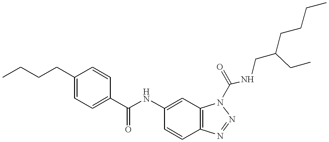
C1(CCCC)=CC=C(C(NC2=CC3=C(C=C2)N=NN3C(=O)NCC(CCCC)CC)=O)C=C1
